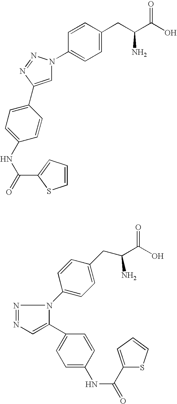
C1(NC(=O)C2=CC=CS2)=CC=C(C2=CN(C3=CC=C(CC(C(O)=O)N)C=C3)N=N2)C=C1.N1=NC=C(C2=CC=C(NC(=O)C3=CC=CS3)C=C2)N1C1=CC=C(CC(C(O)=O)N)C=C1
